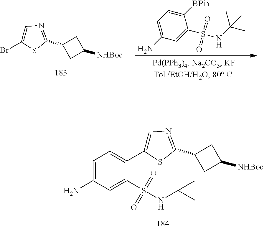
C1(C2CC([NHBoc])C2)=NC=C(Br)S1.C1=C(N)C=C(S(=O)(=O)NC(C)(C)C)C([BPin])=C1.C1(C2CC([NHBoc])C2)=NC=C(C2=CC=C(N)C=C2S(=O)(=O)NC(C)(C)C)S1
